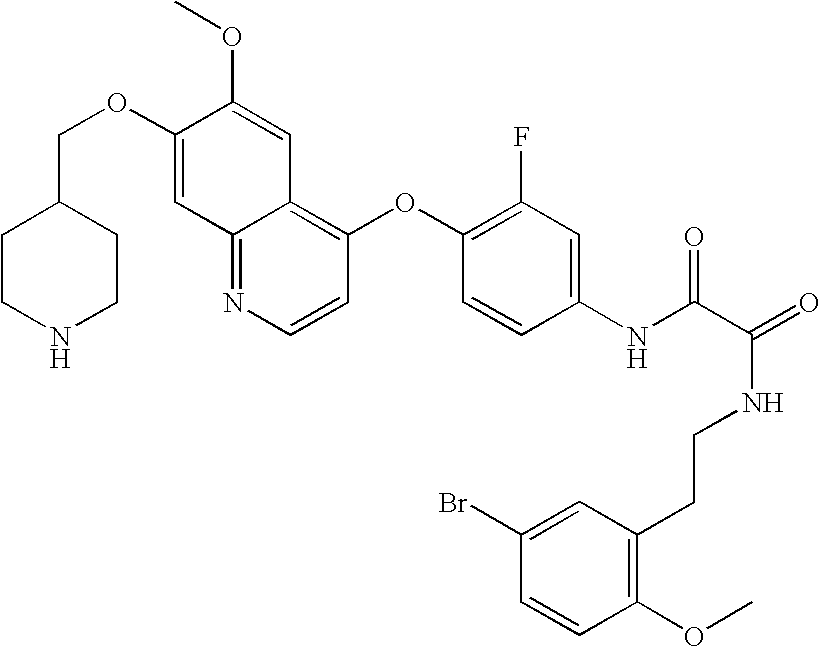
C12=NC=CC(OC3=C(F)C=C(NC(C(NCCC4=C(OC)C=CC(Br)=C4)=O)=O)C=C3)=C1C=C(OC)C(OCC1CCNCC1)=C2
